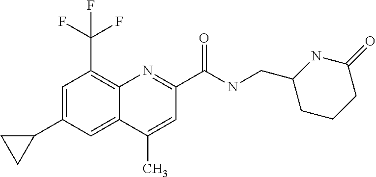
C1(C)=CC(C(NCC2CCCC(=O)N2)=O)=NC2=C(C(F)(F)F)C=C(C3CC3)C=C12
